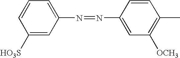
C1([HO3S])=CC(N=NC2=CC([OCH3])=C(C)C=C2)=CC=C1
